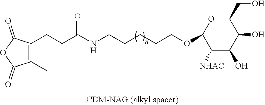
C1(CCC(NCCCCCOC2OC(CO)C(O)C(O)C2[NHAC])=O)=C(C)C(=O)OC1=O
